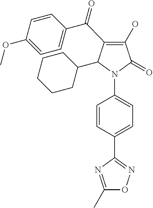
C1(O)=C(C(C2=CC=C(OC)C=C2)=O)C(C2CCCCC2)N(C2=CC=C(C3=NOC(C)=N3)C=C2)C1=O
